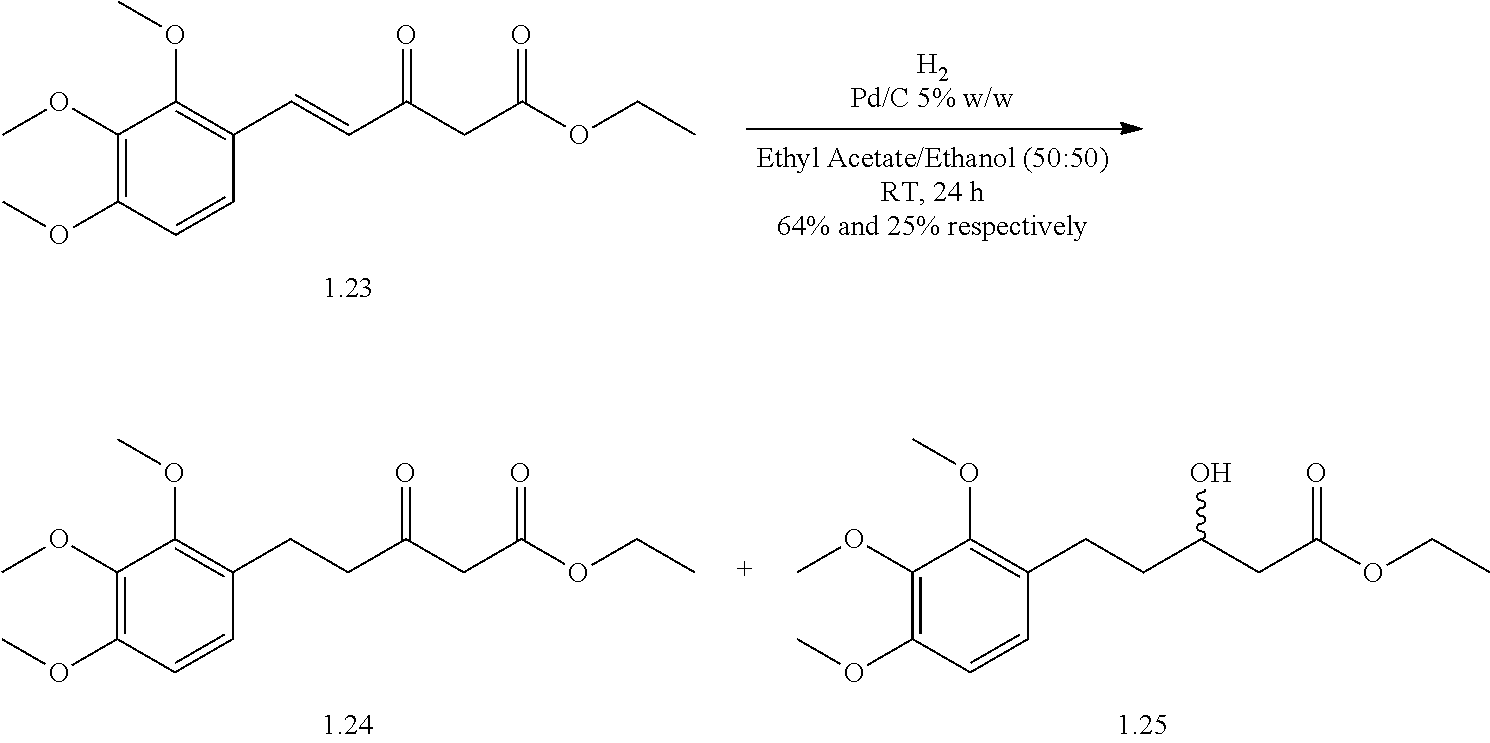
C(C(=O)CC(=O)OCC)=CC1=C(OC)C(OC)=C(OC)C=C1.C(C(=O)CC(=O)OCC)CC1=C(OC)C(OC)=C(OC)C=C1.C(C(CC(=O)OCC)O)CC1=C(OC)C(OC)=C(OC)C=C1
